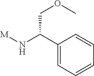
[M]NC(C1=CC=CC=C1)COC
